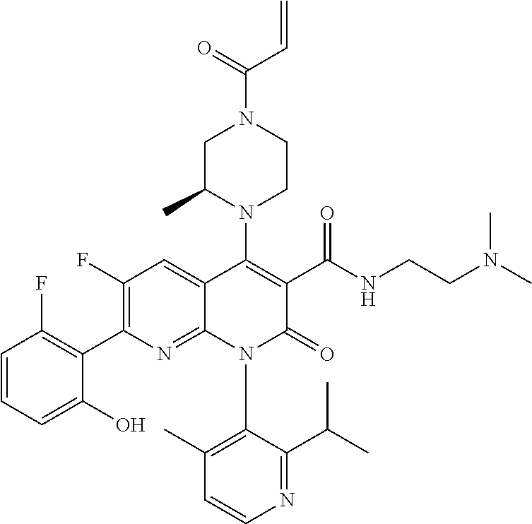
C1=CC=C(O)C(C2=C(F)C=C3C(=N2)N(C2=C(C)C=CN=C2C(C)C)C(=O)C(C(NCCN(C)C)=O)=C3N2CCN(C(=O)C=C)CC2C)=C1F
